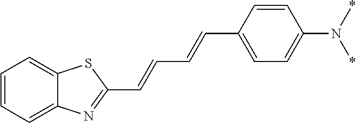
C1=CC=C2C(=C1)SC(C=CC=CC1=CC=C(N(*)*)C=C1)=N2
